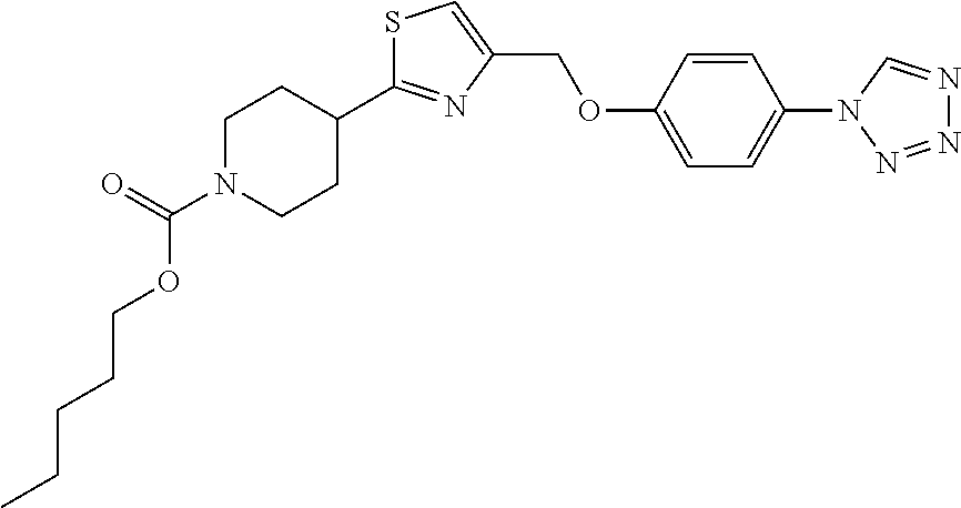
S1C(C2CCN(C(=O)OCCCCC)CC2)=NC(COC2=CC=C(N3N=NN=C3)C=C2)=C1
